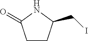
C1CC(CI)NC1=O
